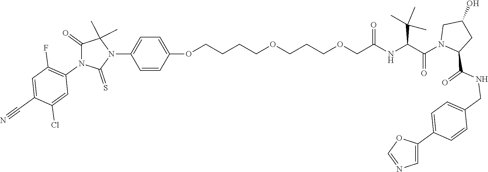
C(NC(C(N1CC(O)CC1C(NCC1=CC=C(C2=CN=CO2)C=C1)=O)=O)C(C)(C)C)(=O)COCCCOCCCCOC1=CC=C(N2C(C)(C)C(=O)N(C3=C(F)C=C(C#N)C(Cl)=C3)C2=S)C=C1
